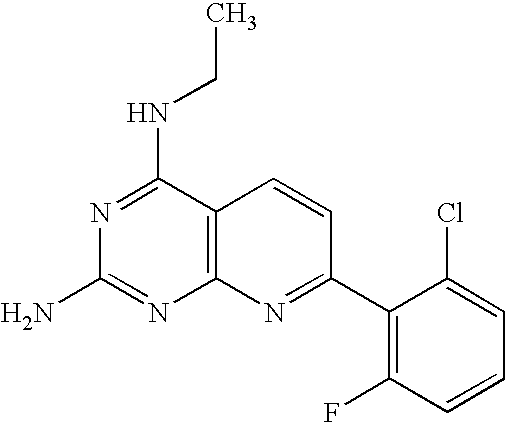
C12=C(C(NCC)=NC(N)=N1)C=CC(C1=C(F)C=CC=C1Cl)=N2
